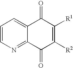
C1=CN=C2C(=C1)C(=O)C([R1])=C([R2])C2=O
